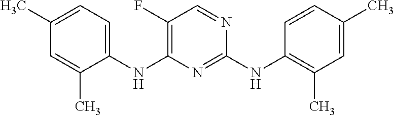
C1(NC2=C(F)C=NC(NC3=C(C)C=C(C)C=C3)=N2)=CC=C(C)C=C1C
